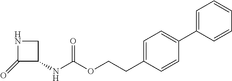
C1(=O)C(NC(OCCC2=CC=C(C3=CC=CC=C3)C=C2)=O)CN1
